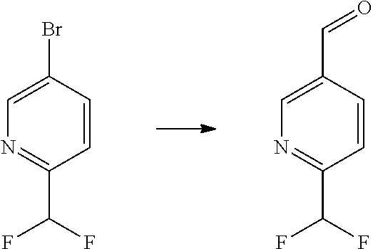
N1=C(C(F)F)C=CC(Br)=C1.N1=C(C(F)F)C=CC(C=O)=C1
